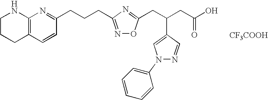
C1CCC2=C(N1)N=C(CCCC1=NOC(CC(CC(O)=O)C3=CN(C4=CC=CC=C4)N=C3)=N1)C=C2.[CF3COOH]
